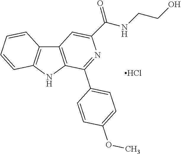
C12=C(NC3=C1C=CC=C3)C(C1=CC=C(OC)C=C1)=NC(C(NCCO)=O)=C2.Cl
